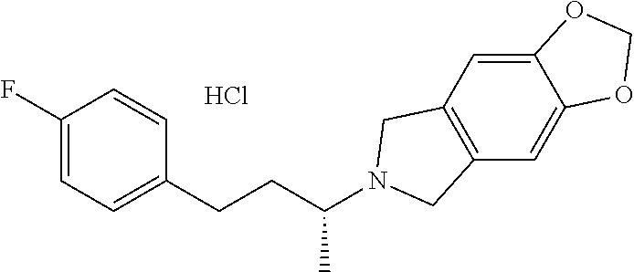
C1=C2C(=CC3=C1CN(C(CCC1=CC=C(F)C=C1)C)C3)OCO2.Cl
